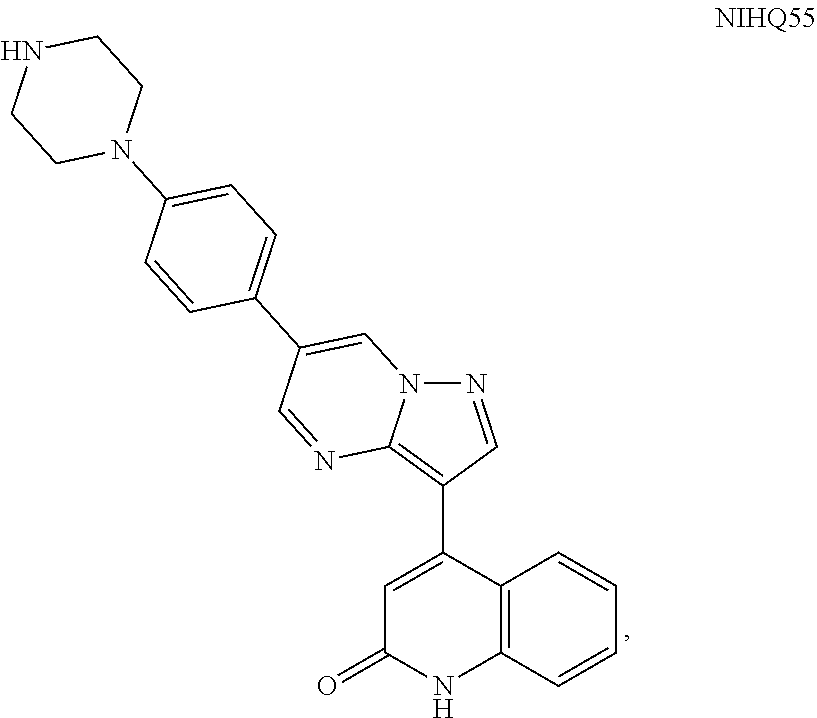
N1=CC(C2=CC(=O)NC3=C2C=CC=C3)=C2N1C=C(C1=CC=C(N3CCNCC3)C=C1)C=N2
